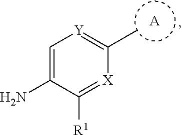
[A].C1=C(N)C([R1])=[X]C(C)=[Y]1
